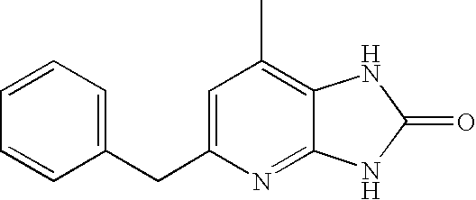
C1=C(CC2=CC=CC=C2)N=C2C(=C1C)NC(=O)N2
